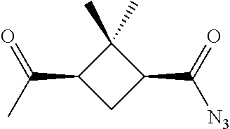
C1(C)(C)C(C(C)=O)CC1C(=O)[N3]
